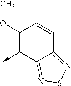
C1(OC)=C(->C)C2=NSN=C2C=C1
